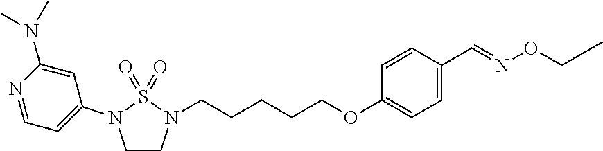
C1CN(CCCCCOC2=CC=C(C=NOCC)C=C2)S(=O)(=O)N1C1=CC=NC(N(C)C)=C1
